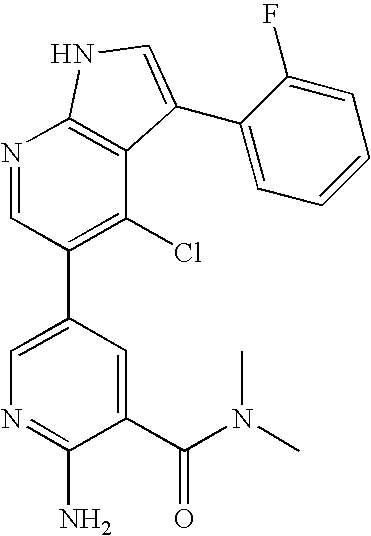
N1=CC(C2=CN=C(N)C(C(N(C)C)=O)=C2)=C(Cl)C2=C1NC=C2C1=CC=CC=C1F
